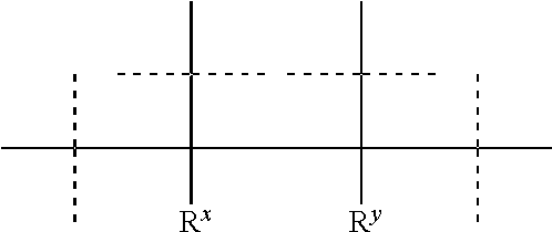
CC(C([Rx])(C(C)(C)C)CC(C(C)(C)C)([Ry])C(C)(C)C)(C)C
